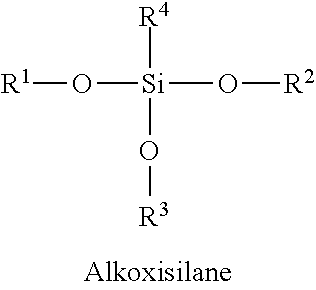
[R1]O[Si](O[R2])([R4])O[R3]
